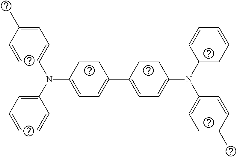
C(=C(C=C)C)C=CN(C(=CC=C)C=C)C1=CC=C(C2=CC=C(N(C3CC=CC=C3)C3=CCC(C)C=C3)CC2)CC1
